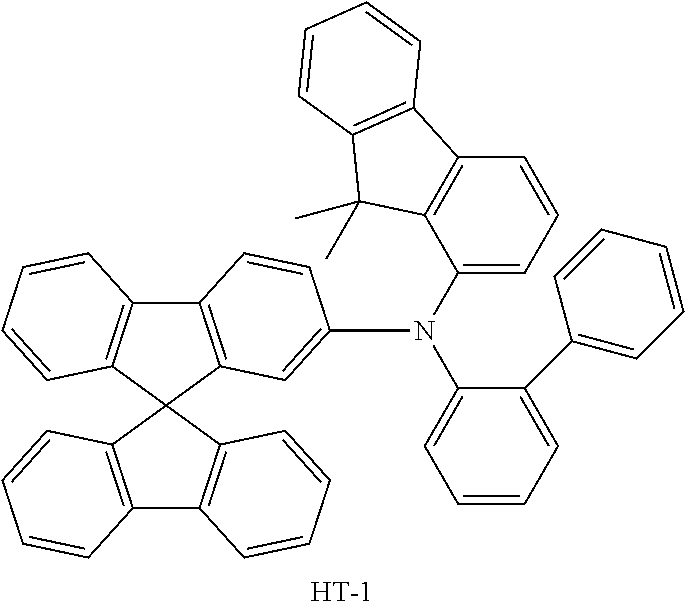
C12=C(C=C(N(C3=CC=CC4=C3C(C)(C)C3=C4C=CC=C3)C3=CC=CC=C3C3=CC=CC=C3)C=C1)C1(C3=C2C=CC=C3)C2=C(C3=C1C=CC=C3)C=CC=C2.[H]
